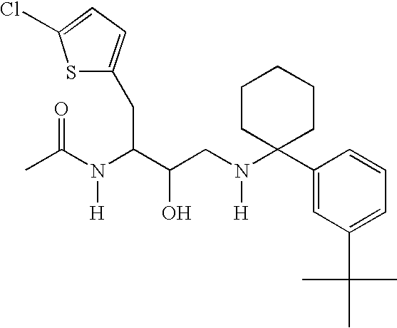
S1C(CC(C(CN(C2(C3=CC(C(C)(C)C)=CC=C3)CCCCC2)[H])O)N(C(C)=O)[H])=CC=C1Cl
